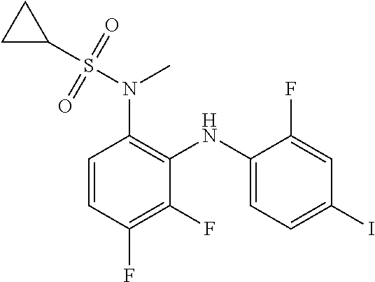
C1=CC(F)=C(F)C(NC2=CC=C(I)C=C2F)=C1N(S(C1CC1)(=O)=O)C
